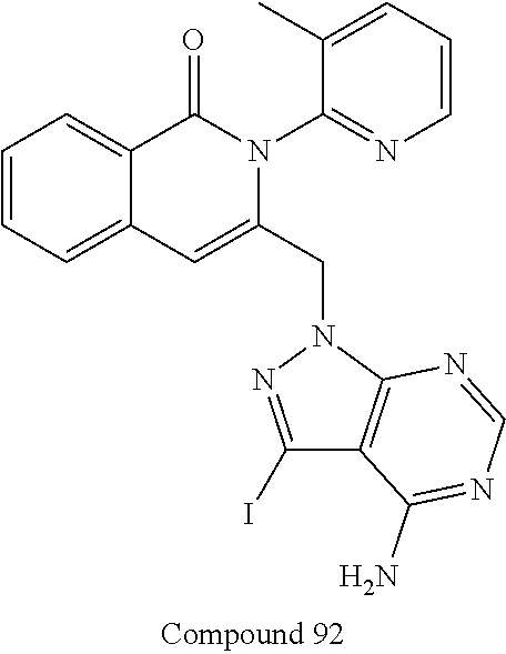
C1=CC=C2C(=C1)C(=O)N(C1=NC=CC=C1C)C(CN1N=C(I)C3=C1N=CN=C3N)=C2
